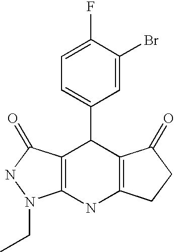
C12=C(NC3=C(C1C1=CC=C(F)C(Br)=C1)C(=O)NN3CC)CCC2=O
